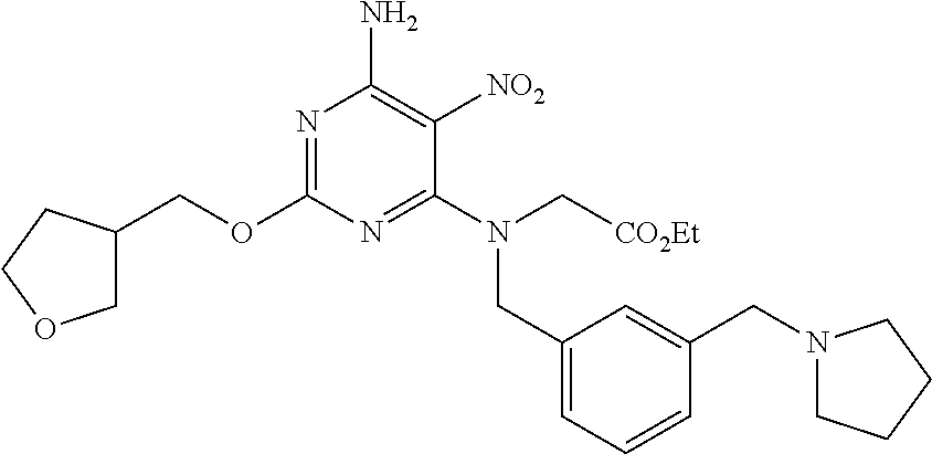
N1=C(OCC2COCC2)N=C(N(C[CO2Et])CC2=CC=CC(CN3CCCC3)=C2)C([NO2])=C1N
